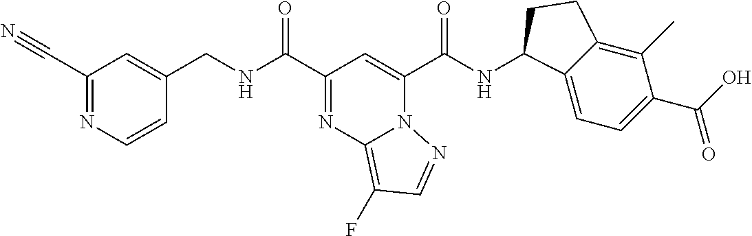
C1(C#N)=NC=CC(CNC(C2=NC3=C(F)C=NN3C(C(NC3C4=CC=C(C(O)=O)C(C)=C4CC3)=O)=C2)=O)=C1
